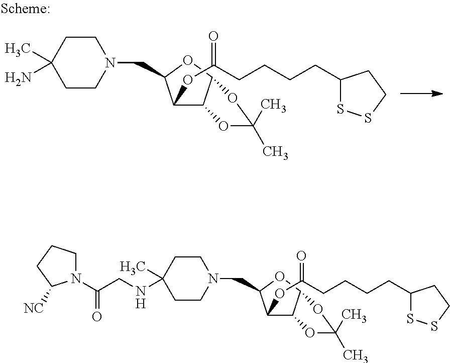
C1(C)(N)CCN(CC2C(OC(=O)CCCCC3SSCC3)C3C(O2)OC(C)(C)O3)CC1.C1(C)(NCC(=O)N2CCCC2[NC])CCN(CC2C(OC(=O)CCCCC3SSCC3)C3C(O2)OC(C)(C)O3)CC1
